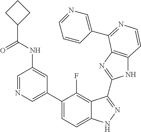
C1=C(C2=CC=C3C(=C2F)C(C2=NC4=C(N2)C=CN=C4C2=CN=CC=C2)=NN3)C=C(NC(C2CCC2)=O)C=N1
